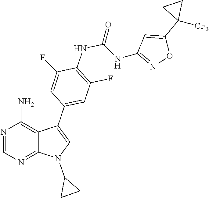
N1=C2N(C3CC3)C=C(C3=CC(F)=C(NC(=O)NC4=NOC(C5([CF3])CC5)=C4)C(F)=C3)C2=C(N)N=C1
